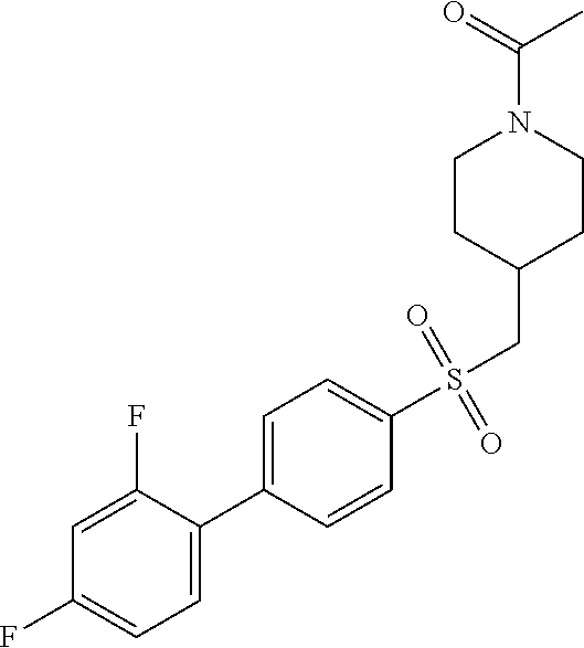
C1=C(F)C(C2=CC=C(S(CC3CCN(C(C)=O)CC3)(=O)=O)C=C2)=CC=C1F
